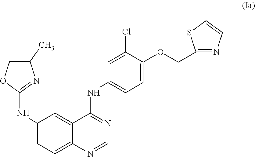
C1(C)COC(NC2=CC=C3C(=C2)C(NC2=CC=C(OCC4=NC=CS4)C(Cl)=C2)=NC=N3)=N1
